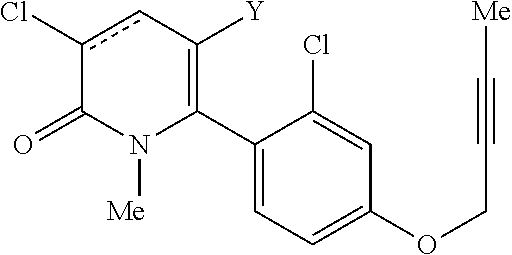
C1(C2=C([Y])cc(Cl)C(=O)N2[Me])=CC=C(OCC#C[Me])C=C1Cl
